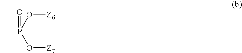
CP(O[Z6])(O[Z7])=O
